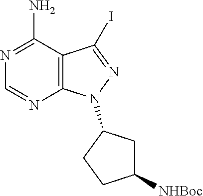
C1(N)=NC=NC2=C1C(I)=NN2C1CC([NHBoc])CC1
